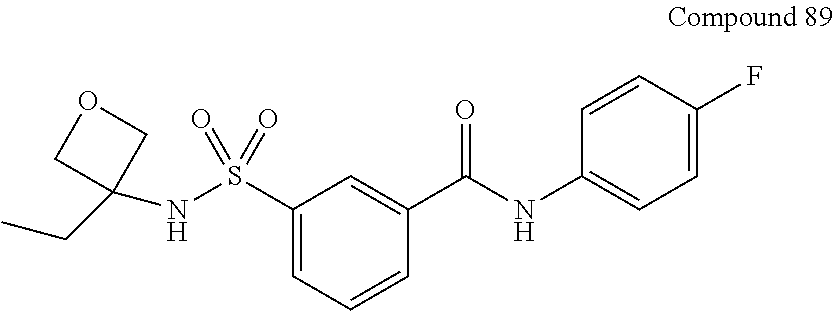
C1(S(NC2(CC)COC2)(=O)=O)=CC=CC(C(NC2=CC=C(F)C=C2)=O)=C1
